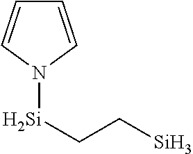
C1=CN([Si]CC[Si])C=C1
